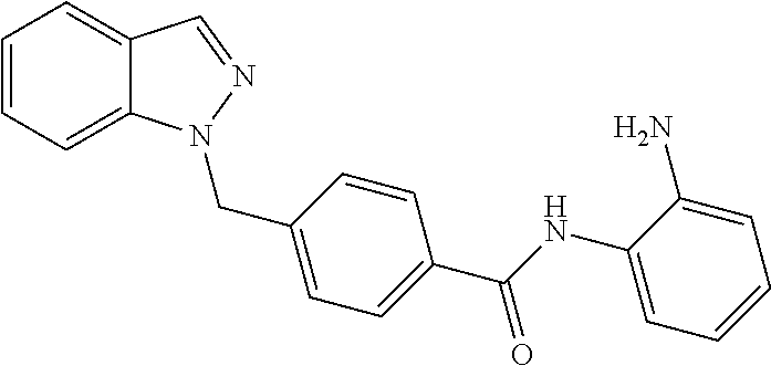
C1=CC=C2C(=C1)C=NN2CC1=CC=C(C(=O)NC2=CC=CC=C2N)C=C1
